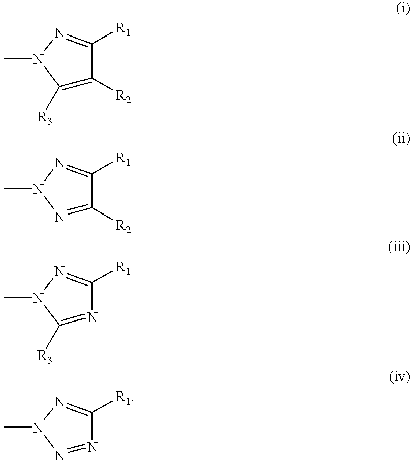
C1([R3])=C([R2])C([R1])=NN1C.N1=C([R2])C([R1])=NN1C.C1([R3])=NC([R1])=NN1C.N1=NC([R1])=NN1C
